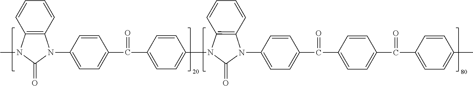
C1=CC2=C(C=C1)N(C1=CC=C(C(C3=CC=C(N4C(=O)N(C5=CC=C(C(C6=CC=C(C(C7=CC=C(C)C=C7)=O)C=C6)=O)C=C5)C5=C4C=CC=C5)C=C3)=O)C=C1)C(=O)N2C
